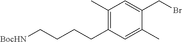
C1(C)=C(CCCC[BocHN])C=C(C)C(CBr)=C1
